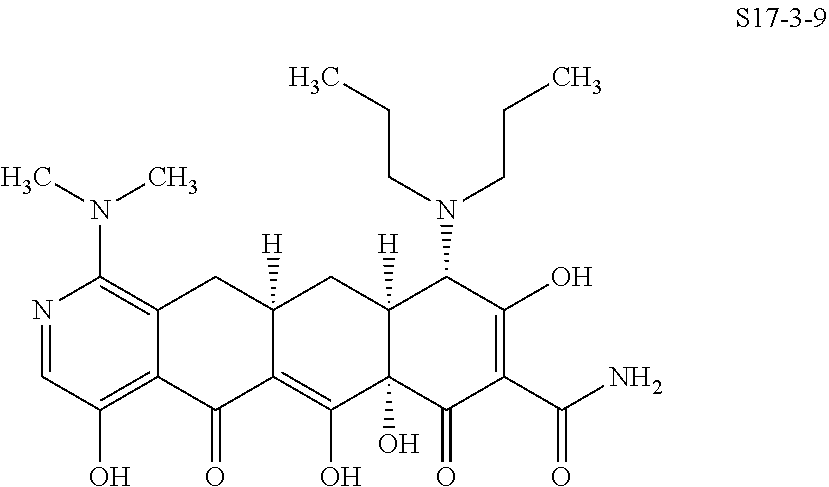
N1=CC(O)=C2C(=C1N(C)C)CC1([H])C(=C(O)C3(O)C([H])(C1)C(N(CCC)CCC)C(O)=C(C(N)=O)C3=O)C2=O
